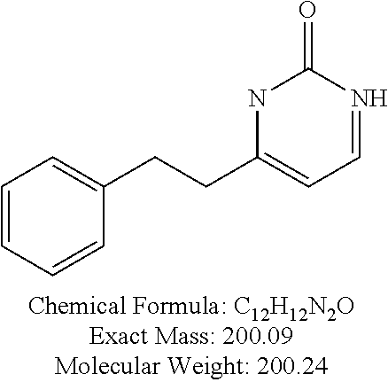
C1=CC=CC(CCC2=CC=NC(=O)N2)=C1
